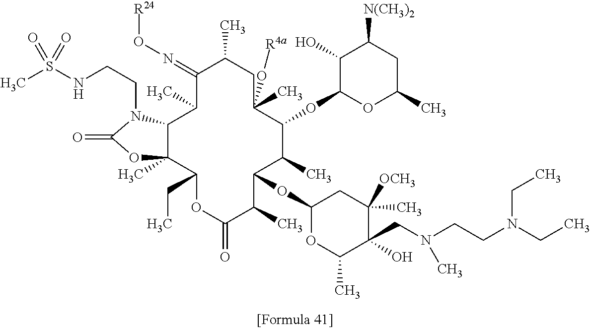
C12C(C)(C(CC)OC(=O)C(C)C(OC3OC(C)C(CN(CCN(CC)CC)C)(O)C(C)([OCH3])C3)C(C)C(OC3OC(C)CC([N(CH3)2])C3O)C(C)(O[R4a])CC(C)C(=NO[R24])C1C)OC(=O)N2CCNS(C)(=O)=O
